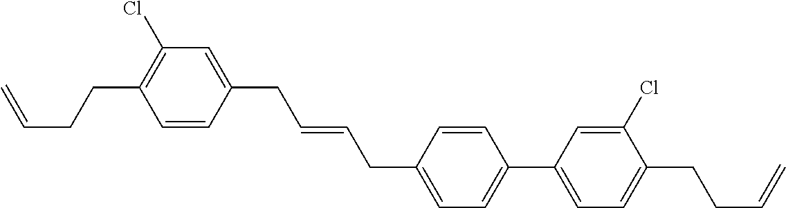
C(=CCC1=CC=C(C2=CC=C(CCC=C)C(Cl)=C2)C=C1)CC1=CC(Cl)=C(CCC=C)C=C1
